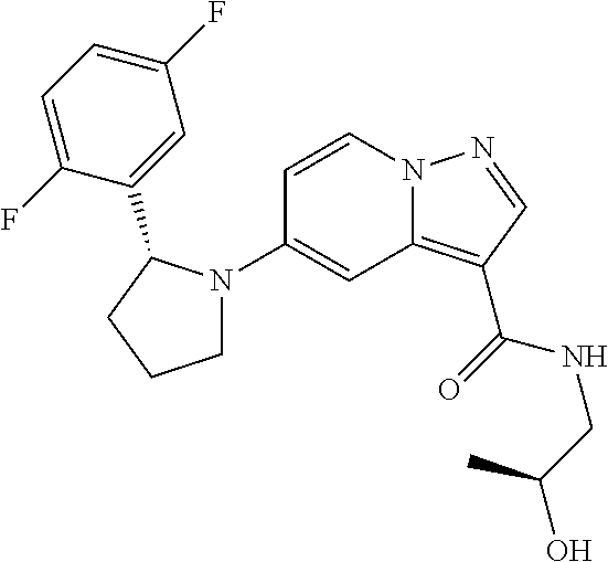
C1(N2CCCC2C2=CC(F)=CC=C2F)=CC2=C(C(=O)NCC(O)C)C=NN2C=C1
